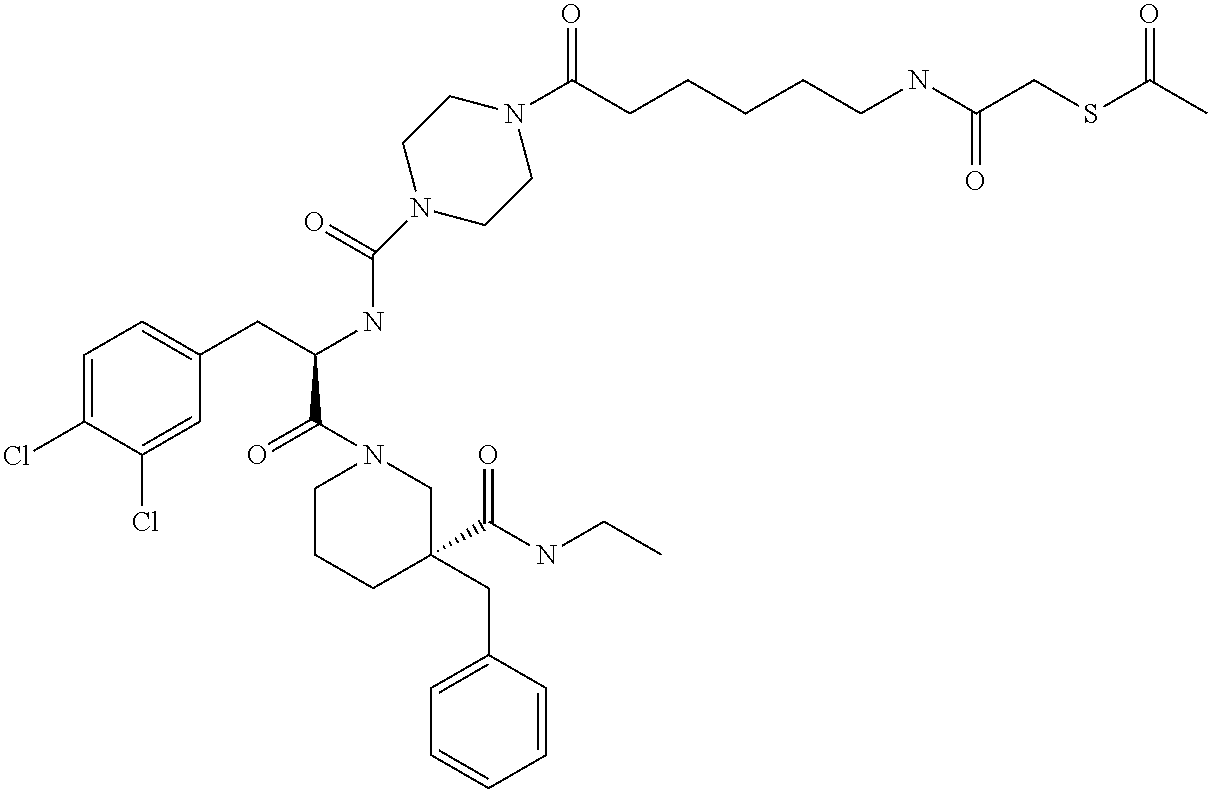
C1=C(Cl)C(Cl)=CC(CC(NC(N2CCN(C(CCCCCNC(CSC(C)=O)=O)=O)CC2)=O)C(N2CCCC(CC3=CC=CC=C3)(C(NCC)=O)C2)=O)=C1
